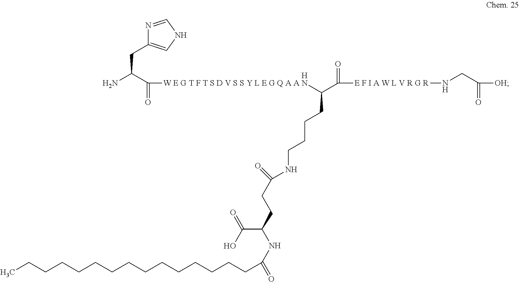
N1=CNC=C1CC(N)C([W E G T F T S D V S S Y L E G Q A A N]C(C([E F I A W L V R G R]NCC(=O)[OH])=O)CCCCNC(CCC(NC(=O)CCCCCCCCCCCCCCC)C(O)=O)=O)=O.[H]
